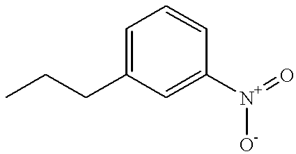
CCCC1=CC=CC([N+](=O)[O-])=C1
